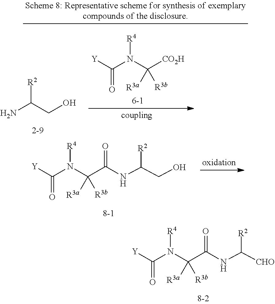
NC(CO)[R2].C(N(C([CO2H])([R3a])[R3b])[R4])([Y])=O.C(N(C(C(NC([CHO])[R2])=O)([R3a])[R3b])[R4])([Y])=O.C(N(C(C(NC(CO)[R2])=O)([R3a])[R3b])[R4])([Y])=O
